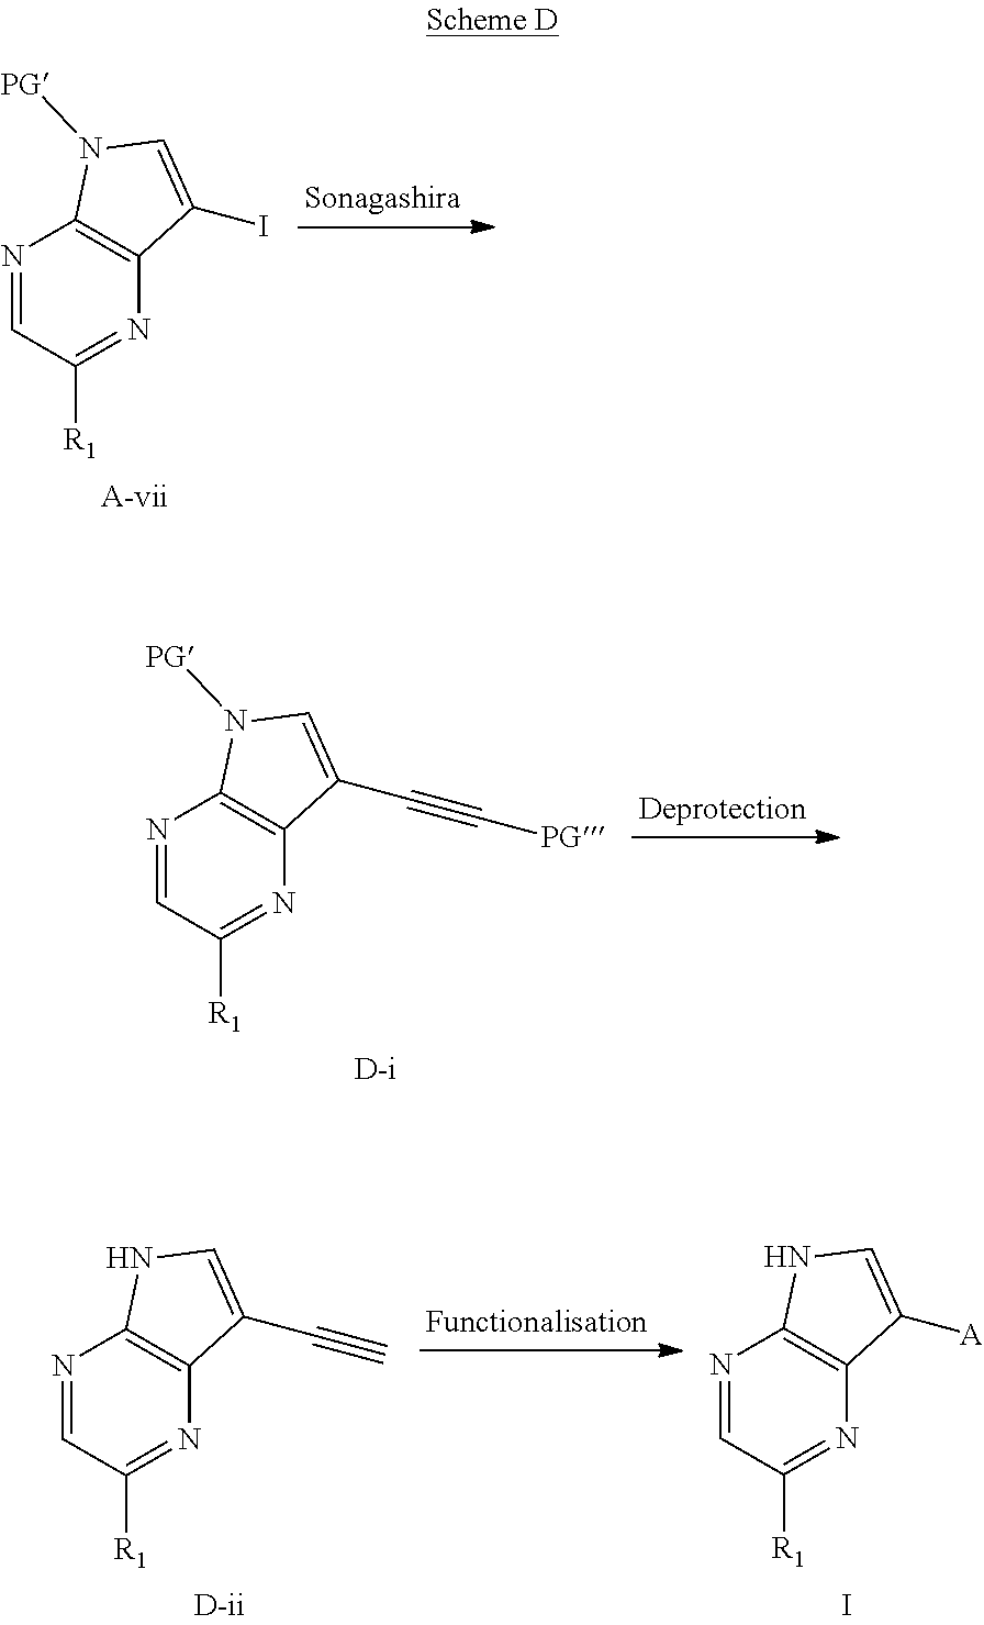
N1=CC([R1])=NC2=C1N([PG])C=C2I.N1=CC([R1])=NC2=C1N([PG])C=C2C#C[PG].N1=CC([R1])=NC2=C1NC=C2C#C.N1=CC([R1])=NC2=C1NC=C2[A].I
